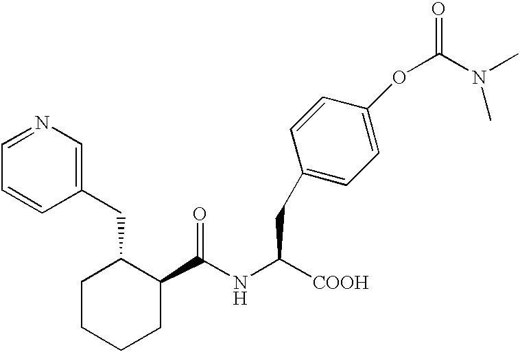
C1(C(NC([COOH])CC2=CC=C(OC(N(C)C)=O)C=C2)=O)C(CC2=CN=CC=C2)CCCC1
